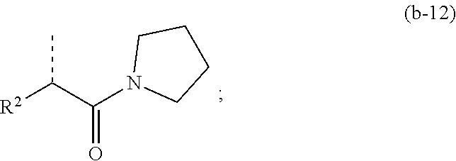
[R2]C(C(N1CCCC1)=O)C
